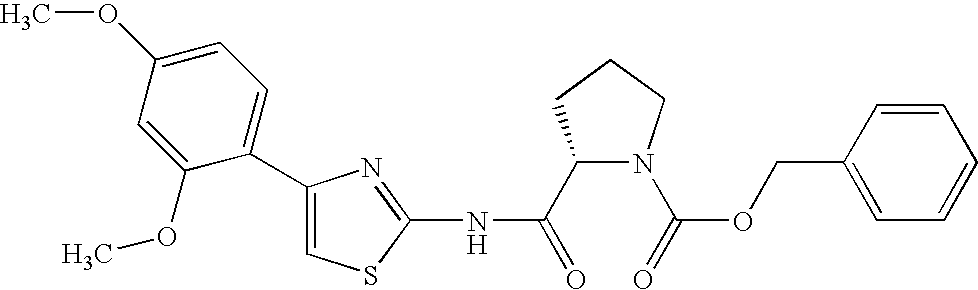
C1(C(=O)NC2=NC(C3=CC=C(OC)C=C3OC)=CS2)N(C(=O)OCC2=CC=CC=C2)CCC1
